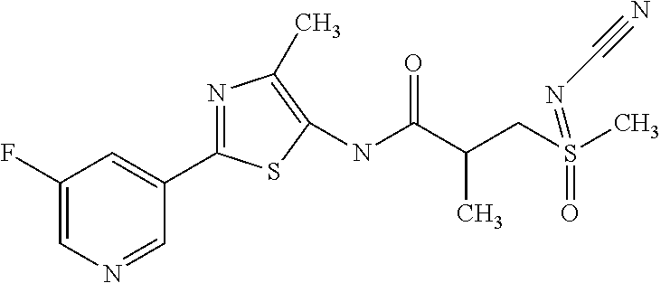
C1(F)=CN=CC(C2=NC(C)=C(NC(C(CS(=O)(C)=NC#N)C)=O)S2)=C1
